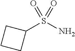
C1(S(N)(=O)=O)CCC1
